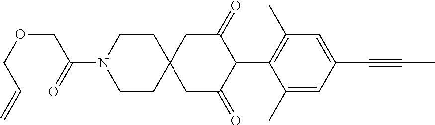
C1CN(C(=O)COCC=C)CCC12CC(=O)C(C1=C(C)C=C(C#CC)C=C1C)C(=O)C2
